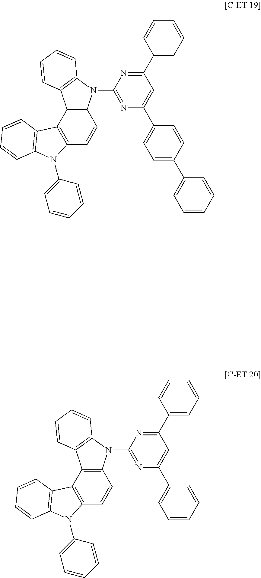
C12=C(C3=C(C=C1)N(C1=NC(C4=CC=C(C5=CC=CC=C5)C=C4)=CC(C4=CC=CC=C4)=N1)C1=C3C=CC=C1)C1=C(N2C2=CC=CC=C2)C=CC=C1.C12=C(C3=C(C=C1)N(C1=NC(C4=CC=CC=C4)=CC(C4=CC=CC=C4)=N1)C1=C3C=CC=C1)C1=C(N2C2=CC=CC=C2)C=CC=C1
